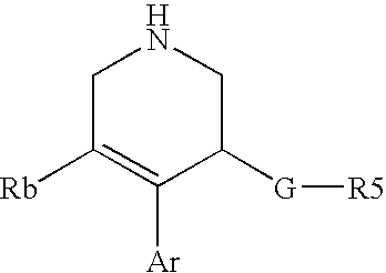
C1C([Rb])=C([Ar])C([G][R5])CN1
